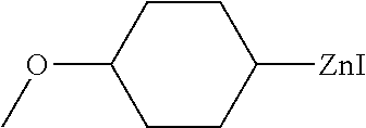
O(C1CCC([ZnI])CC1)C
